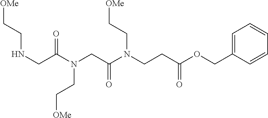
N(CC(N(CCC(OCC1=CC=CC=C1)=O)CC[OMe])=O)(CC[OMe])C(CNCC[OMe])=O
